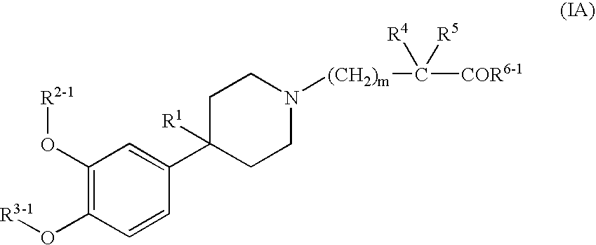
C1CN([(CH2)m]C([COR6-1])([R4])[R5])CCC1(C1=CC(O[R2-1])=C(O[R3-1])C=C1)[R1]
